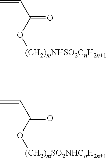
C=CC(=O)O[(CH2)mNHSO2CnH2n+1].C=CC(=O)O[(CH2)mSO2NHCnH2n+1]
